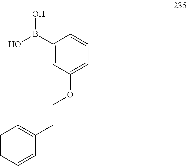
C1(CCOC2=CC=CC(B(O)O)=C2)=CC=CC=C1
